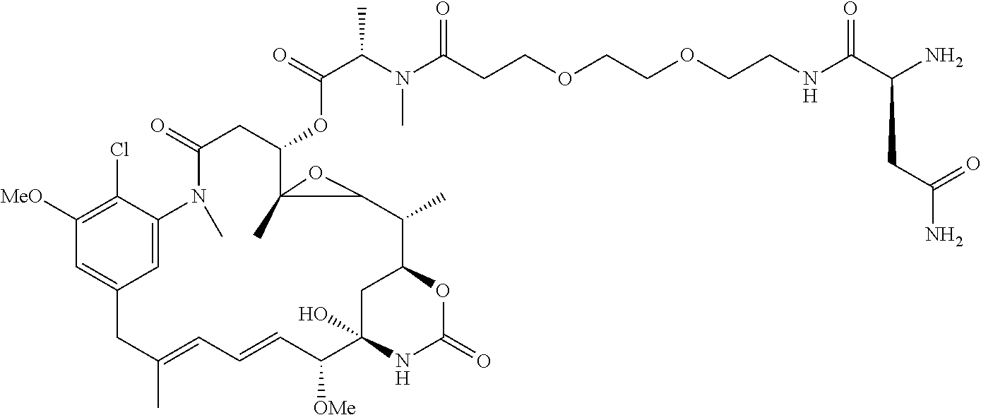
C(C(N(C(CCOCCOCCNC(C(N)CC(N)=O)=O)=O)C)C)(=O)OC1C2(C)C(C(C)C3OC(=O)NC(O)(C([OMe])C=CC=C(C)CC4=CC([MeO])=C(Cl)C(=C4)N(C)C(=O)C1)C3)O2
